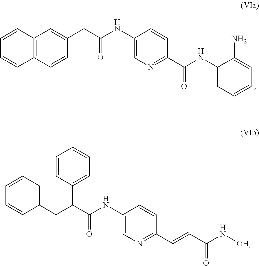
C1=CC2=C(C=C1)C=CC(CC(=O)NC1=CN=C(C(=O)NC3=CC=CC=C3N)C=C1)=C2.C1=CC(C(CC2=CC=CC=C2)C(=O)NC2=CN=C(C=CC(=O)N[OH])C=C2)=CC=C1
